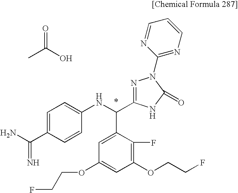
CC(O)=O.NC(C1=CC=C(NC(C2=CC(OCCF)=CC(OCCF)=C2F)C2=NN(C3=NC=CC=N3)C(=O)N2)C=C1)=N
